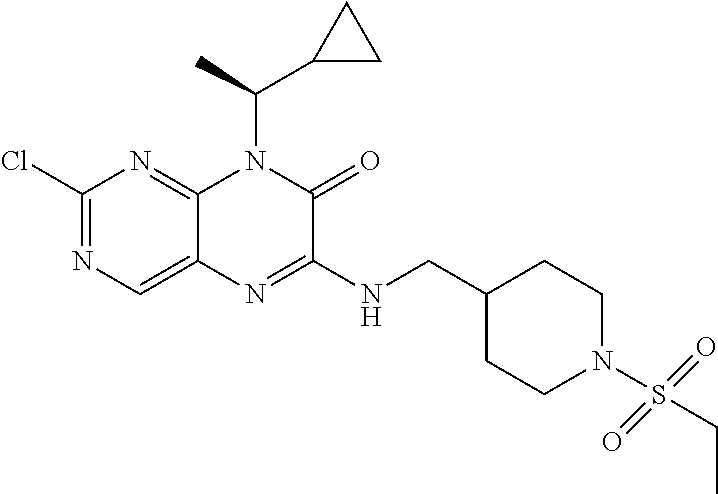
C1(Cl)=NC=C2C(=N1)N(C(C1CC1)C)C(=O)C(NCC1CCN(S(=O)(=O)CC)CC1)=N2
